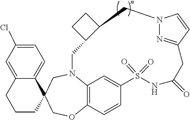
N12C3=C(C=CC(=C3)S(=O)(=O)NC(=O)CC3=NN(C=C3)CC3C(C1)CC3)OCC1(C3=CC=C(Cl)C=C3CCC1)C2
